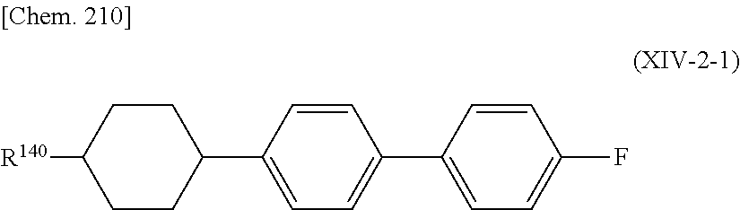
C1CC([R140])CCC1C1=CC=C(C2=CC=C(F)C=C2)C=C1
